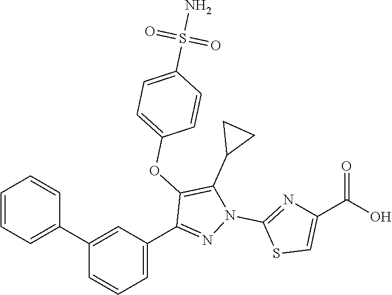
C1(C2=CC=CC=C2)=CC(C2=NN(C3=NC(C(O)=O)=CS3)C(C3CC3)=C2OC2=CC=C(S(N)(=O)=O)C=C2)=CC=C1
